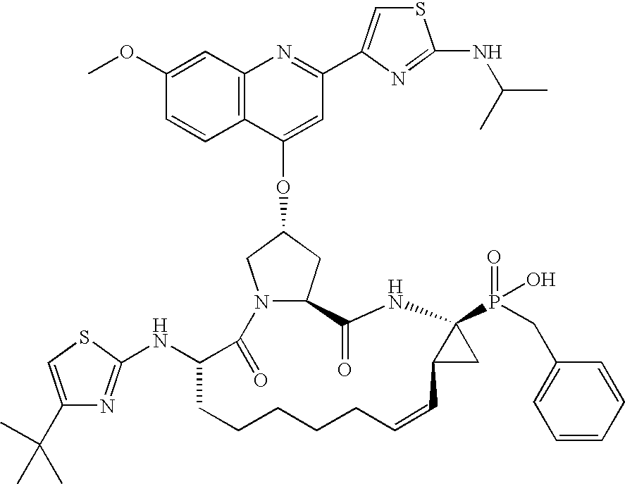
C12=C(C=C(OC)C=C1)N=C(C1=CSC(NC(C)C)=N1)C=C2OC1CC2N(C1)C(=O)C(NC1=NC(C(C)(C)C)=CS1)CCCCCC=CC1C(P(=O)(O)CC3=CC=CC=C3)(NC2=O)C1
